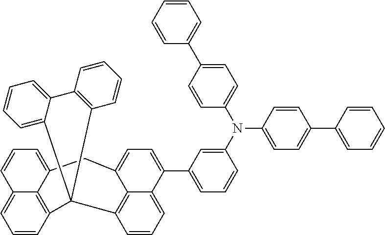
C1=CC2=C3C(=C1)C=CC=C3CC1=CC=C(C3=CC=CC(N(C4=CC=C(C5=CC=CC=C5)C=C4)C4=CC=C(C5=CC=CC=C5)C=C4)=C3)C3=CC=CC(=C31)C21C2=CC=CC=C2C2=C1C=CC=C2
